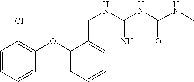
C1=C(OC2=C(Cl)C=CC=C2)C(CNC(NC(NC)=O)=N)=CC=C1
